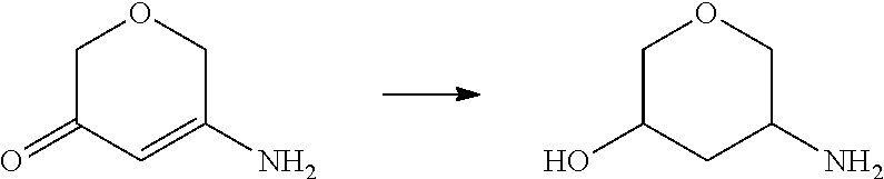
C1C(O)CC(N)CO1.C1C(=O)C=C(N)CO1
